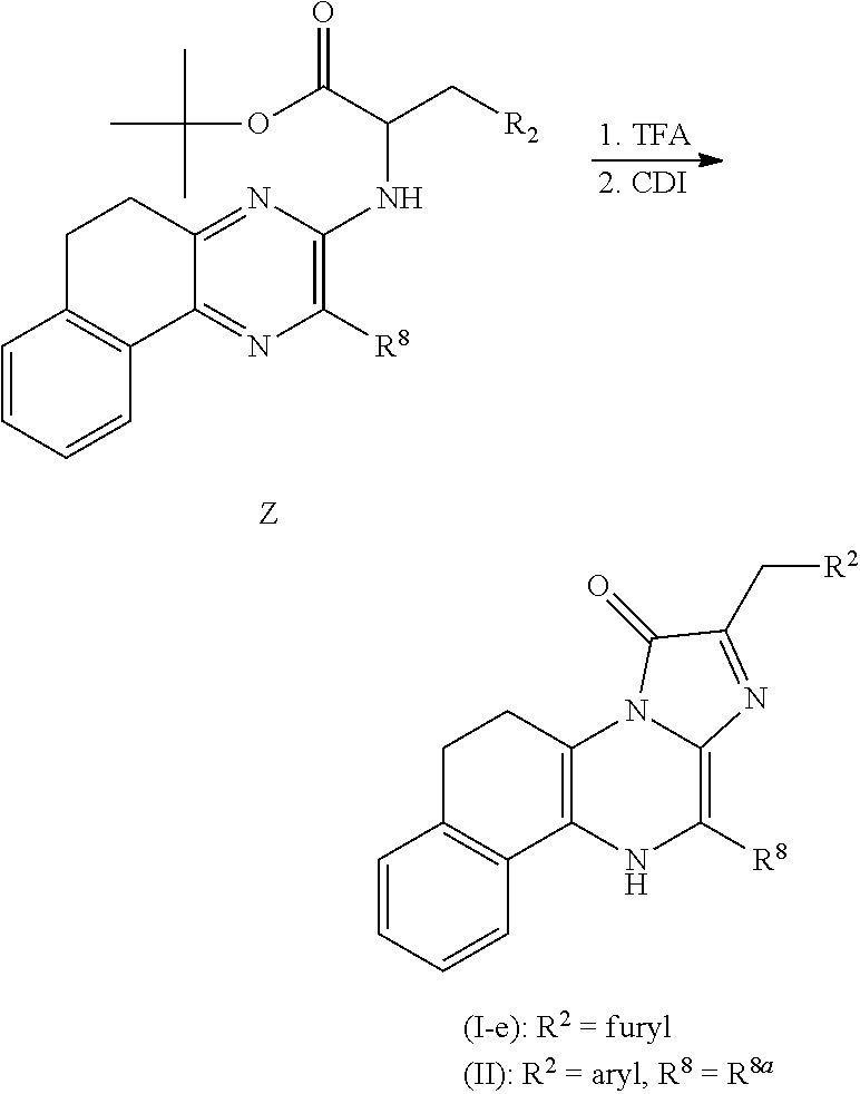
C1([R8])=C2N(C3=C(N1)C1=C(CC3)C=CC=C1)C(=O)C(C[R2])=N2.C1([R8])=C(NC(C(OC(C)(C)C)=O)C[R2])N=C2C(=N1)C1=C(CC2)C=CC=C1.[Z]
